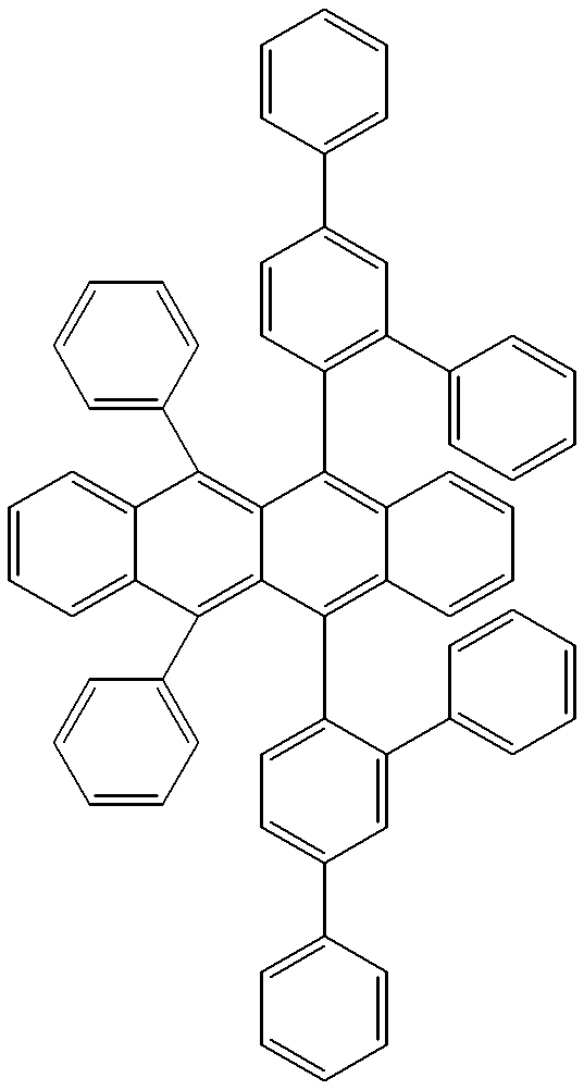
C1=CC(C2=CC(C3=CC=CC=C3)=C(C3=C4C(=C(C5=CC=C(C6=CC=CC=C6)C=C5C5=CC=CC=C5)C5=C(C6=CC=CC=C6)C6=CC=CC=C6C(C6=CC=CC=C6)=C35)C=CC=C4)C=C2)=CC=C1
